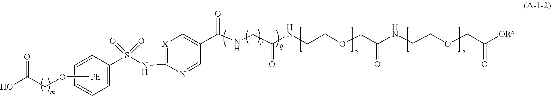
C1=C(S(NC2=[X]C=C(C(NCC(=O)NCCOCC(=O)NCCOCC(=O)[ORx])=O)C=N2)(=O)=O)C=CC=C1.[Ph]OCC(O)=O
